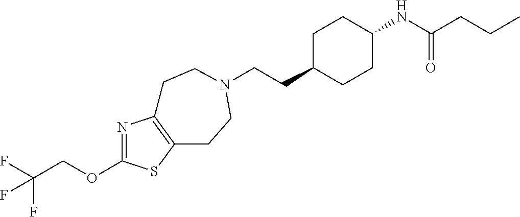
C(CC1CCC(NC(CCC)=O)CC1)N1CCC2=C(N=C(OCC(F)(F)F)S2)CC1
